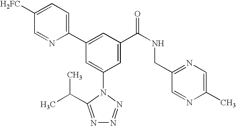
C1(C2=CC(C(NCC3=NC=C(C)N=C3)=O)=CC(N3C(C(C)C)=NN=N3)=C2)=CC=C([H2FC])C=N1
